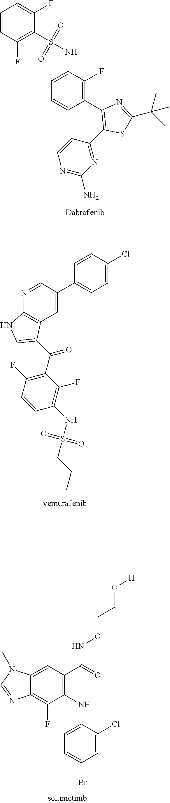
C1=CC(F)=C(S(=O)(=O)NC2=CC=CC(C3=C(C4=NC(N)=NC=C4)SC(C(C)(C)C)=N3)=C2F)C(F)=C1.C1=C(Cl)C=CC(C2=CC3=C(N=C2)NC=C3C(C2=C(F)C=CC(NS(CCC)(=O)=O)=C2F)=O)=C1.C1(NC2=CC=C(Br)C=C2Cl)=C(C(=O)NOCCO[H])C=C2C(=C1F)N=CN2C
